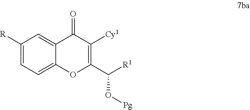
C1([R])=CC=C2C(=C1)C(=O)C([Cy1])=C(C([R1])O[Pg])O2
